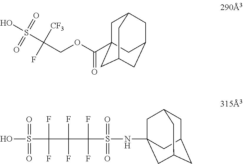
OS(=O)(=O)C([CF3])(F)COC(=O)C12CC3CC(CC(C1)C3)C2.N(S(C(F)(F)C(F)(F)C(F)(F)S(O)(=O)=O)(=O)=O)C12CC3CC(CC(C1)C3)C2
